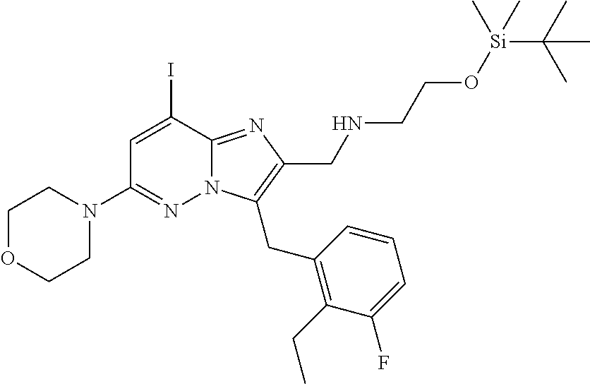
C1OCCN(C2=NN3C(=NC(CNCCO[Si](C(C)(C)C)(C)C)=C3CC3=C(CC)C(F)=CC=C3)C(I)=C2)C1
